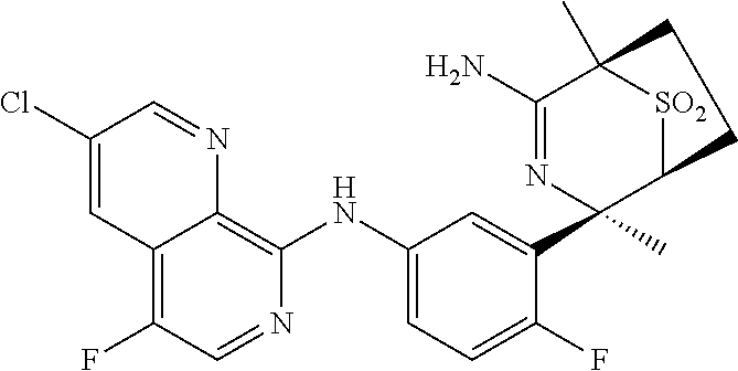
C1(NC2=CC=C(F)C(C3(C)N=C(N)C4(C)[SO2]C3CC4)=C2)=C2C(=C(F)C=N1)C=C(Cl)C=N2
